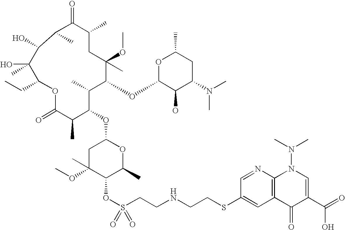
O1C(=O)C(C)C(OC2CC(OC)(C)C(OS(CCNCCSC3=CC4=C(N=C3)N(N(C)C)C=C(C(=O)O)C4=O)(=O)=O)C(C)O2)C(C)C(OC2C(O)C(N(C)C)CC(C)O2)C(C)(OC)CC(C)C(=O)C(C)C(O)C(O)(C)C1CC
